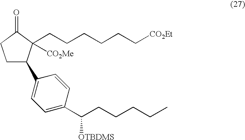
C1C(C2=CC=C(C(CCCCC)[OTBDMS])C=C2)C([CO2Me])(CCCCCC[CO2Et])C(=O)C1
